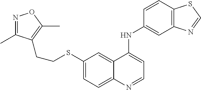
C1(SCCC2=C(C)ON=C2C)=CC=C2C(=C1)C(NC1=CC3=C(C=C1)SC=N3)=CC=N2
